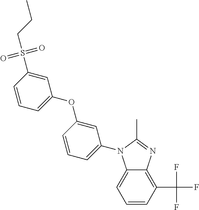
C1=CC=C2C(=C1C(F)(F)F)N=C(C)N2C1=CC=CC(OC2=CC=CC(S(CCC)(=O)=O)=C2)=C1
